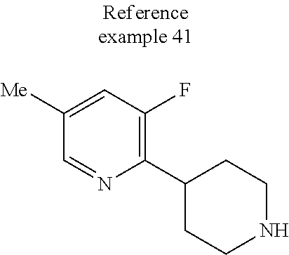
C1([Me])=CC(F)=C(C2CCNCC2)N=C1
